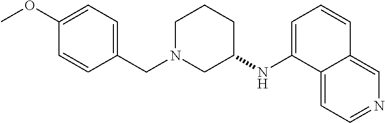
C1(OC)=CC=C(CN2CCCC(NC3=CC=CC4=CN=CC=C34)C2)C=C1
